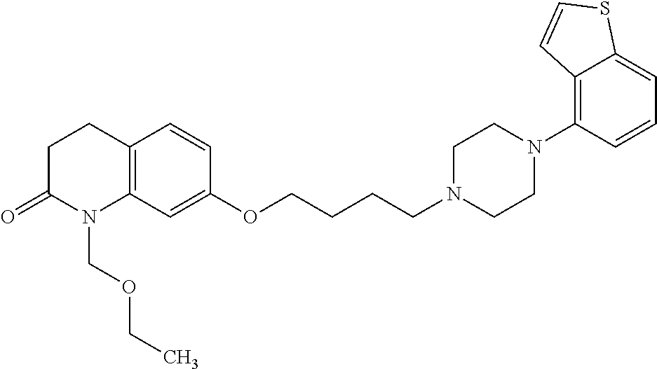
C1C(=O)N(COCC)C2=C(C1)C=CC(OCCCCN1CCN(C3=C4C(=CC=C3)SC=C4)CC1)=C2
